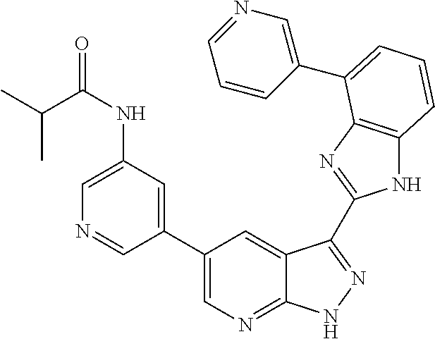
C1(C2=CN=C3C(=C2)C(C2=NC4=C(N2)C=CC=C4C2=CN=CC=C2)=NN3)=CC(NC(C(C)C)=O)=CN=C1
